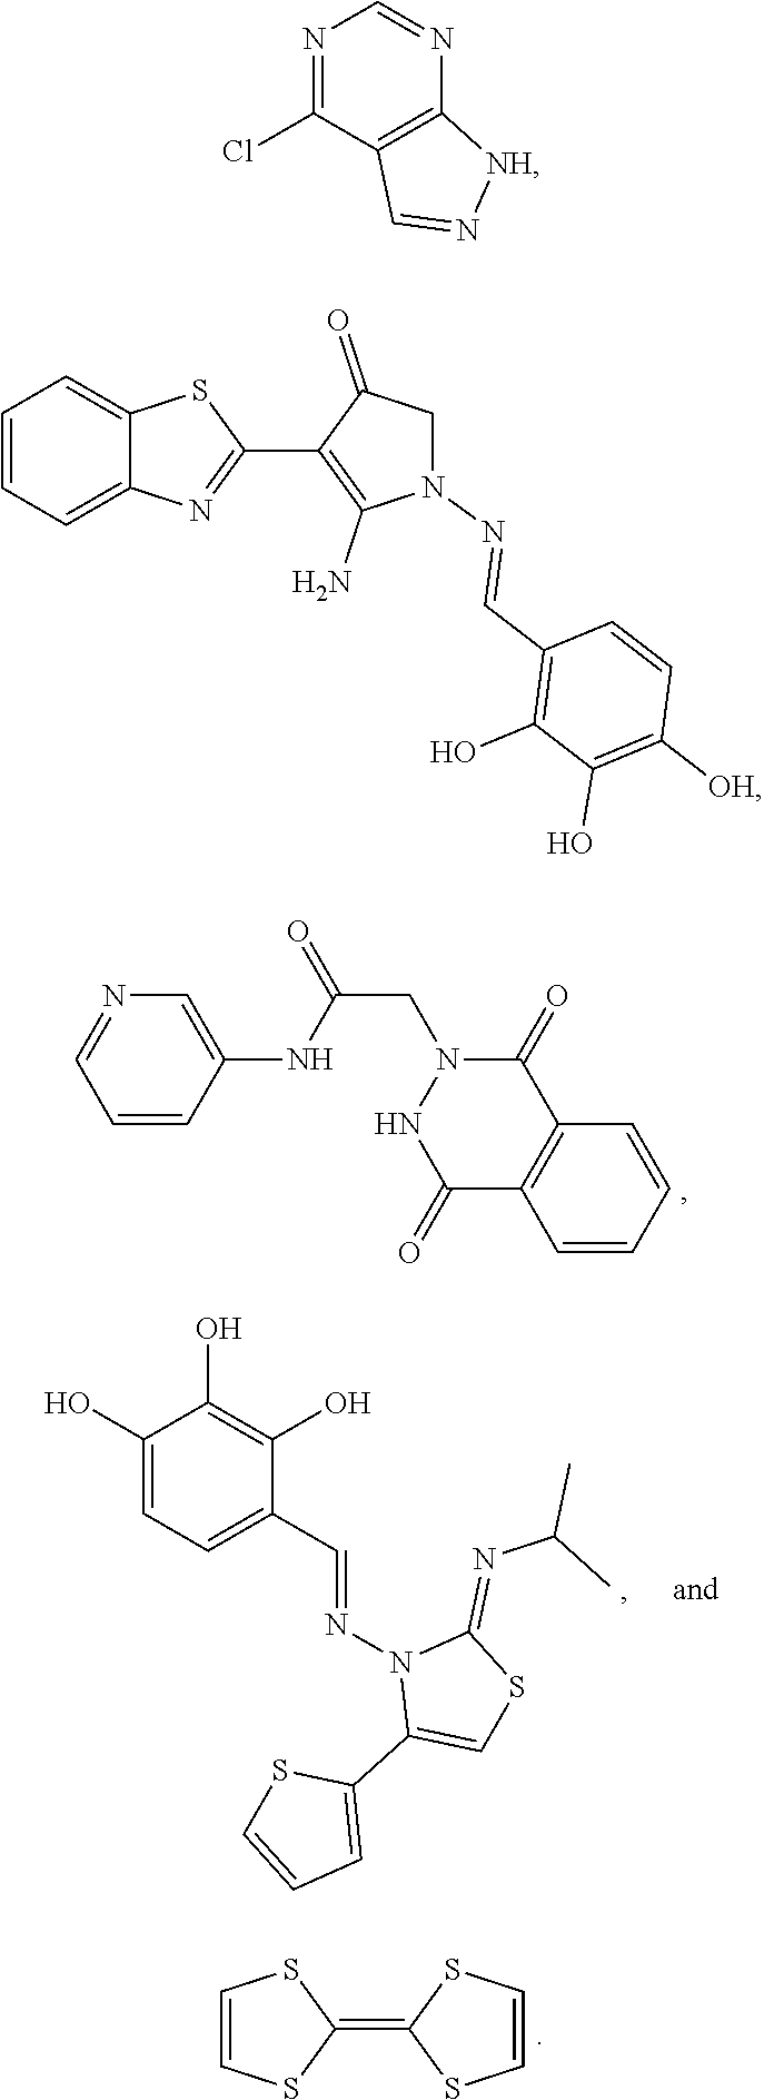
C1=CC(NC(CN2NC(=O)C3=C(C2=O)C=CC=C3)=O)=CN=C1.C1(O)=CC=C(C=NN2C(C3=CC=CS3)=CSC2=NC(C)C)C(O)=C1O.C1(=C2SC=CS2)SC=CS1.N1=C(Cl)C2=C(N=C1)[NH]N=C2.C1=CC=C2C(=C1)SC(C1=C(N)N(N=CC3=C(O)C(O)=C([OH])C=C3)CC1=O)=N2
